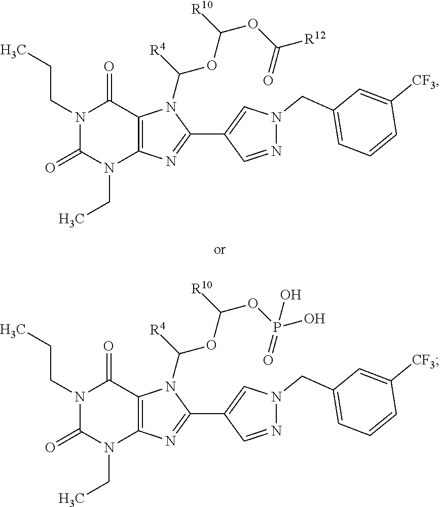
N1(CCC)C(=O)N(CC)C2=C(C1=O)N(C(OC([R10])OC([R12])=O)[R4])C(C1=CN(CC3=CC=CC([CF3])=C3)N=C1)=N2.N1(CCC)C(=O)N(CC)C2=C(C1=O)N(C(OC([R10])OP(O)(=O)O)[R4])C(C1=CN(CC3=CC=CC([CF3])=C3)N=C1)=N2
